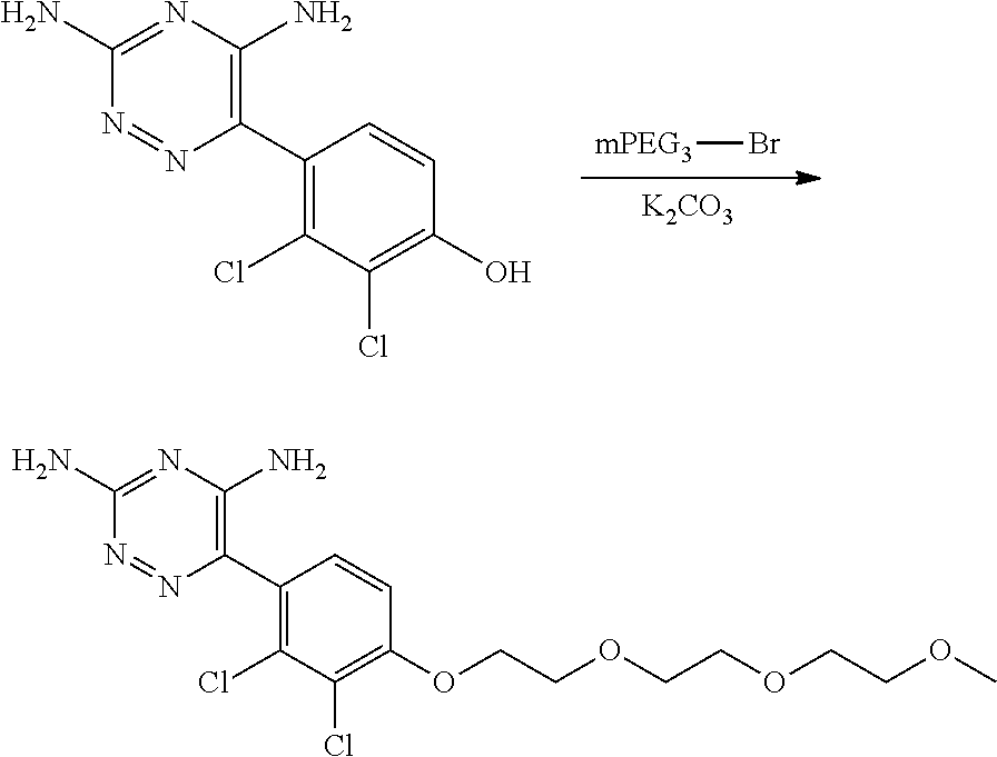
[K2CO3].[mPEG3]Br.C1(C2=C(N)N=C(N)N=N2)=C(Cl)C(Cl)=C(O)C=C1.C1(C2=C(N)N=C(N)N=N2)=C(Cl)C(Cl)=C(OCCOCCOCCOC)C=C1
